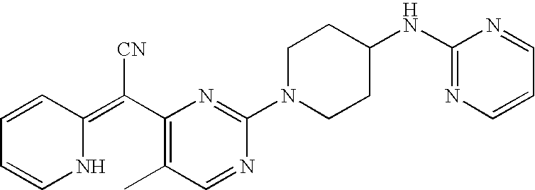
C1=CC(=C(C2=C(C)C=NC(N3CCC(NC4=NC=CC=N4)CC3)=N2)[CN])NC=C1
